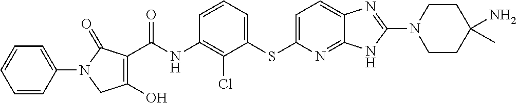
C1(O)=C(C(NC2=C(Cl)C(SC3=CC=C4C(=N3)NC(N3CCC(C)(N)CC3)=N4)=CC=C2)=O)C(=O)N(C2=CC=CC=C2)C1
